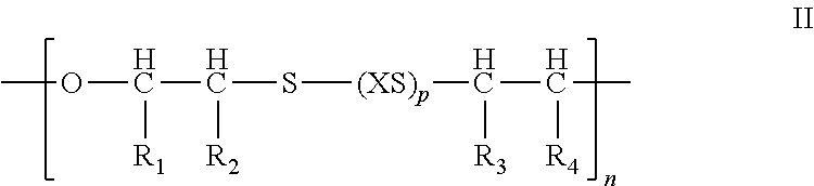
COC(C([R2])S[(XS)p]C([R3])C([R4])C)[R1]
